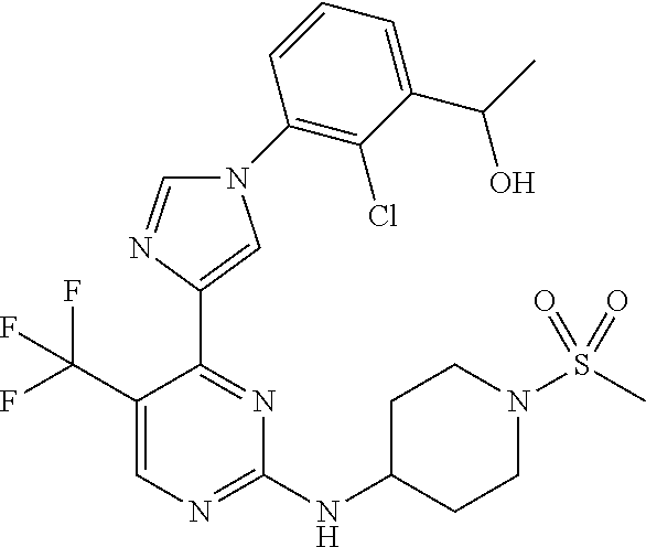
C1(NC2CCN(S(C)(=O)=O)CC2)=NC=C(C(F)(F)F)C(C2=CN(C3=C(Cl)C(C(C)O)=CC=C3)C=N2)=N1
